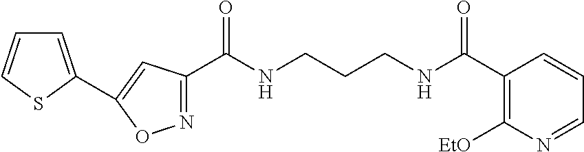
N1=C(C(NCCCNC(C2=C([EtO])N=CC=C2)=O)=O)C=C(C2=CC=CS2)O1
